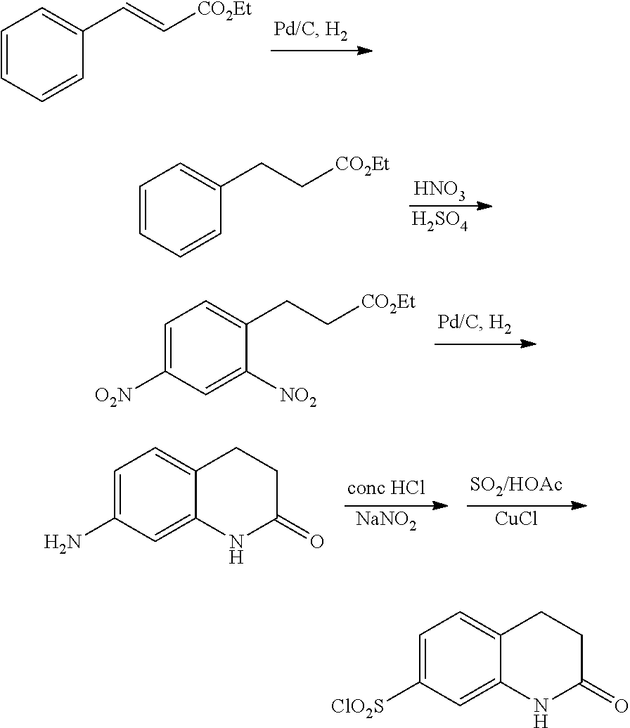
C1=CC=CC(C=C[CO2Et])=C1.C1=C([ClO2S])C=C2C(=C1)CCC(=O)N2.C1=CC=CC(CC[CO2Et])=C1.[HNO3].[H2SO4].C1=C([O2N])C=C([NO2])C(CC[CO2Et])=C1.C1=C(N)C=C2C(=C1)CCC(=O)N2.[NaNO2].[CuCl]
